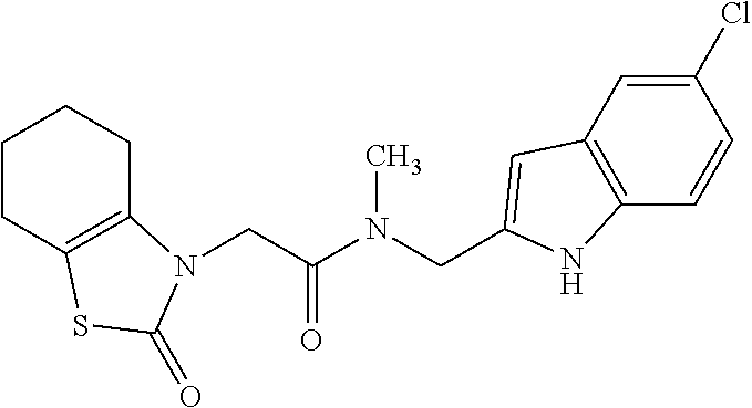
C1CC2=C(CC1)N(CC(N(CC1=CC3=C(C=CC(Cl)=C3)N1)C)=O)C(=O)S2
